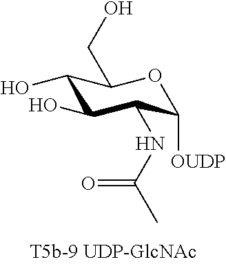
C1(O)C(O)C(NC(C)=O)C([OUDP])OC1CO
